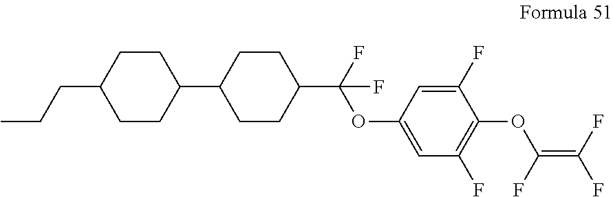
C1(OC(C2CCC(C3CCC(CCC)CC3)CC2)(F)F)=CC(F)=C(OC(=C(F)F)F)C(F)=C1
